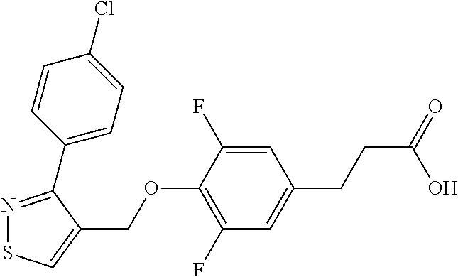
C1=C(F)C(OCC2=CSN=C2C2=CC=C(Cl)C=C2)=C(F)C=C1CCC(=O)O
